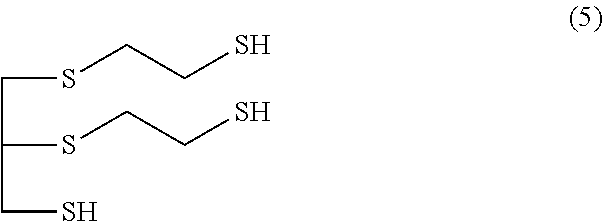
C(C(SCCS)CS)SCCS
